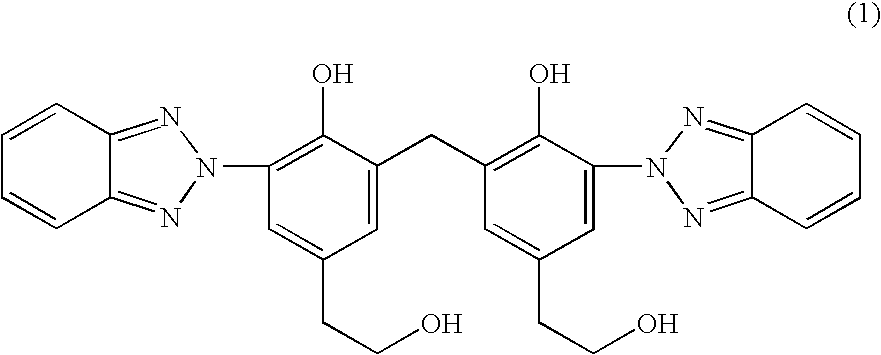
C1=CC2=NN(C3=C(O)C(CC4=C(O)C(N5N=C6C=CC=CC6=N5)=CC(CCO)=C4)=CC(CCO)=C3)N=C2C=C1
